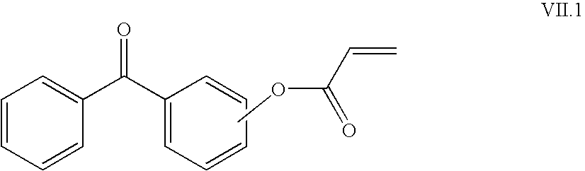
C1=CC(C(C2=CC=CC=C2)=O)=CC=C1.C(OC)(C=C)=O
